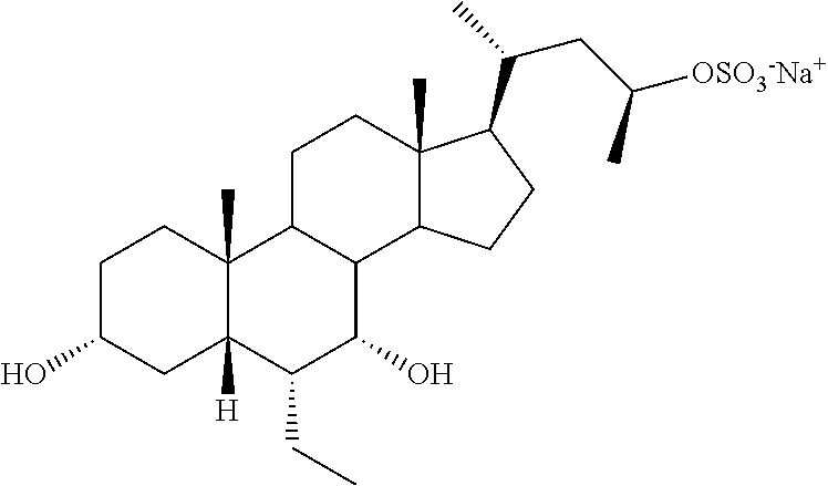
C1C(O)CC2([H])C(C)(C1)C1C(C(O)C2CC)C2C(C)(CC1)C(C(C)CC([OSO3-Na+])C)CC2
